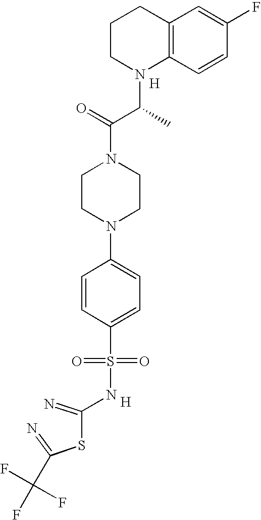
C1CN(C(C(N2CCN(C3=CC=C(S(=O)(=O)NC(=N)SC(=N)C(F)(F)F)C=C3)CC2)=O)C)C2=C(C1)C=C(F)C=C2.[H].[H]
